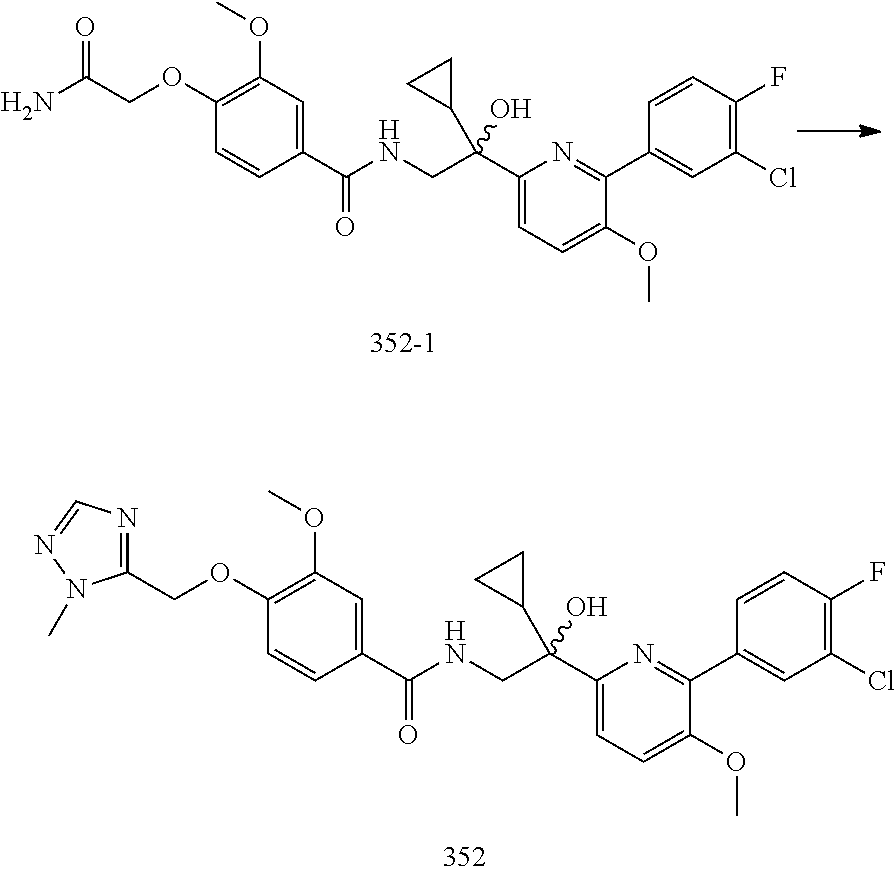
C(OC1=C(OC)C=C(C(=O)NCC(C2=CC=C(OC)C(C3=CC(Cl)=C(F)C=C3)=N2)(O)C2CC2)C=C1)C1=NC=NN1C.NC(COC1=C(OC)C=C(C(=O)NCC(C2=CC=C(OC)C(C3=CC(Cl)=C(F)C=C3)=N2)(C2CC2)O)C=C1)=O
